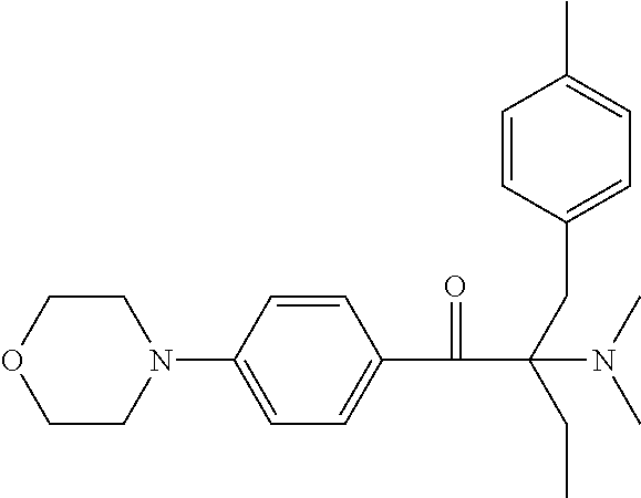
C1=CC(N2CCOCC2)=CC=C1C(=O)C(CC1=CC=C(C)C=C1)(CC)N(C)C
